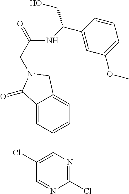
C1(Cl)=C(C2=CC=C3C(=C2)C(=O)N(CC(NC(C2=CC(OC)=CC=C2)CO)=O)C3)N=C(Cl)N=C1
